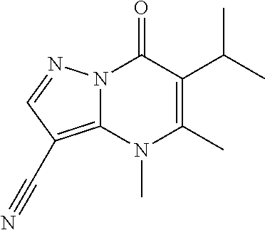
N12C(=C(C#N)C=N1)N(C)C(C)=C(C(C)C)C2=O
